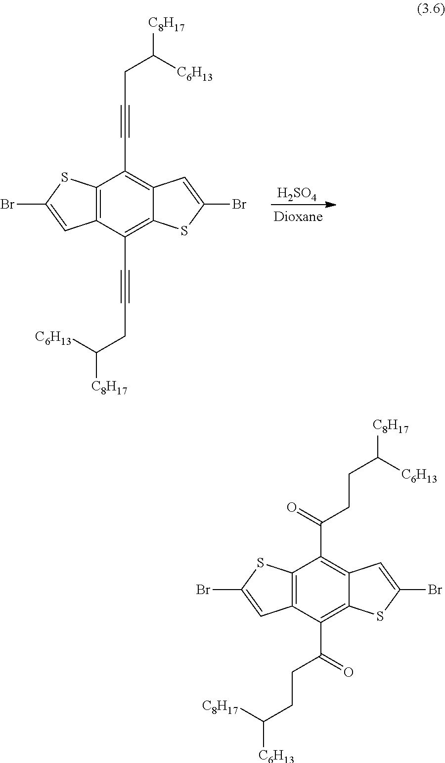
[H2SO4].C12=C(C(C#CCC([C8H17])[C6H13])=C3C(=C1C#CCC([C8H17])[C6H13])C=C(Br)S3)C=C(Br)S2.C12=C(C(C(=O)CCC([C6H13])[C8H17])=C3C(=C1C(=O)CCC([C8H17])[C6H13])C=C(Br)S3)C=C(Br)S2
